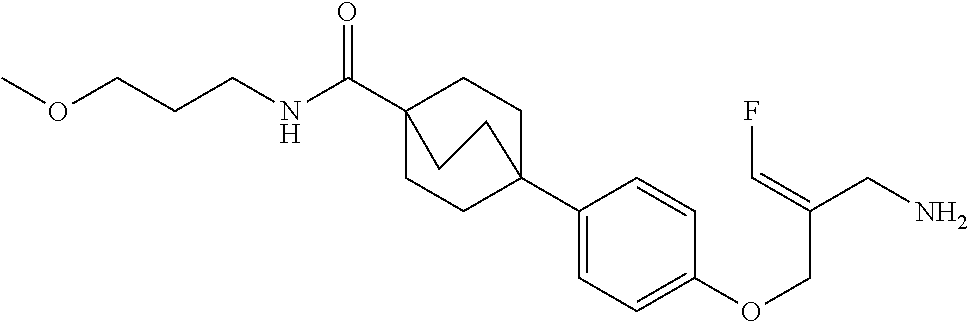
N(C(C12CCC(C3=CC=C(OCC(CN)=CF)C=C3)(CC1)CC2)=O)CCCOC
